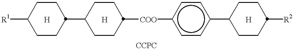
[R1]C1CCC(C2CCC([COO]c3ccc(C4CCC([R2])CC4)cc3)CC2)CC1.[H].[H].[H]
